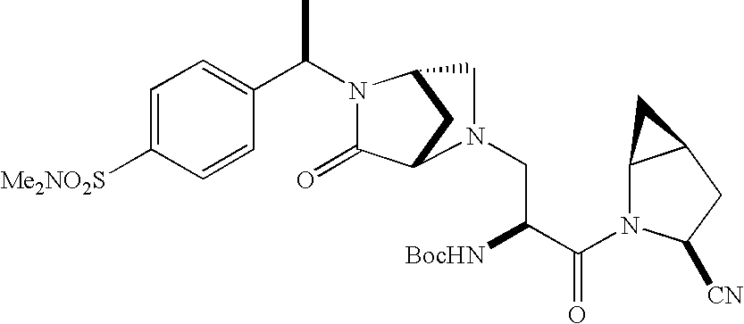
C1=C([Me2NO2S])C=CC(C(C)N2C(=O)C3CC2CN3CC([BocHN])C(=O)N2C3C(CC2[CN])C3)=C1
